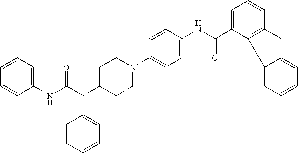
N1(C2=CC=C(NC(C3=CC=CC4=C3C3=CC=CC=C3C4)=O)C=C2)CCC(C(C(NC2=CC=CC=C2)=O)C2=CC=CC=C2)CC1
